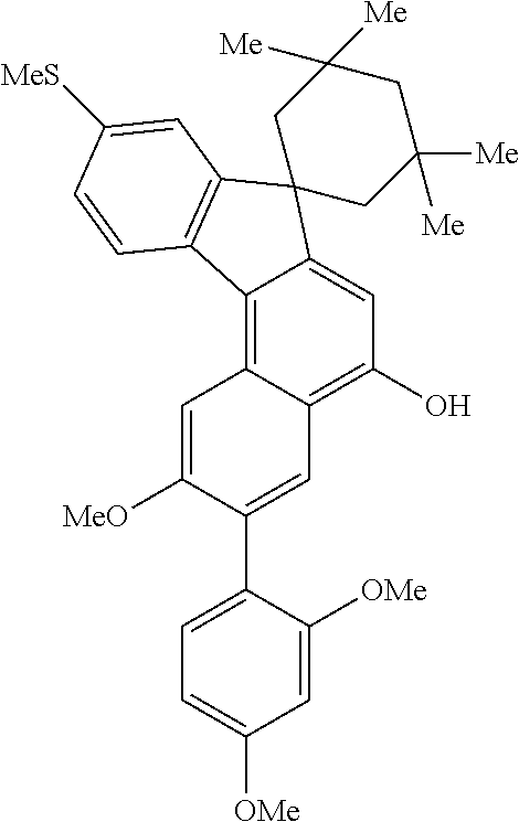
C12=C3C(=C(O)C=C1C1(C4=C2C=CC([MeS])=C4)CC([Me])([Me])CC([Me])([Me])C1)C=C(C1=CC=C([OMe])C=C1[OMe])C([MeO])=C3
